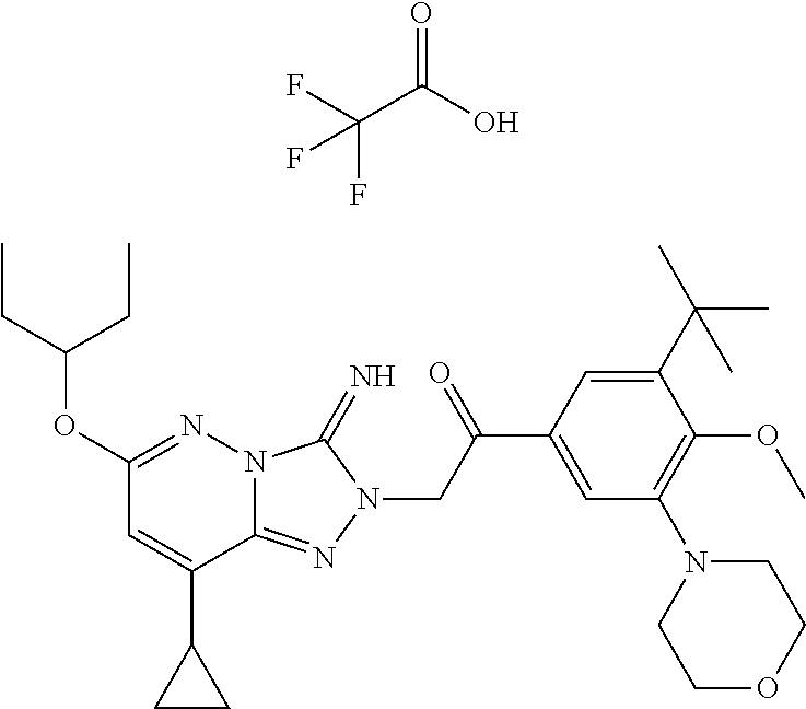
C1(OC(CC)CC)=NN2C(=NN(CC(C3=CC(N4CCOCC4)=C(OC)C(C(C)(C)C)=C3)=O)C2=N)C(C2CC2)=C1.C(C(=O)O)(F)(F)F
